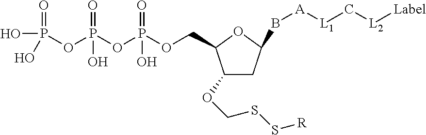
P(OP(OP(OCC1C(OCSS[R])CC(B[A][L1]C[L2][Label])O1)(=O)O)(=O)O)(O)(=O)O
